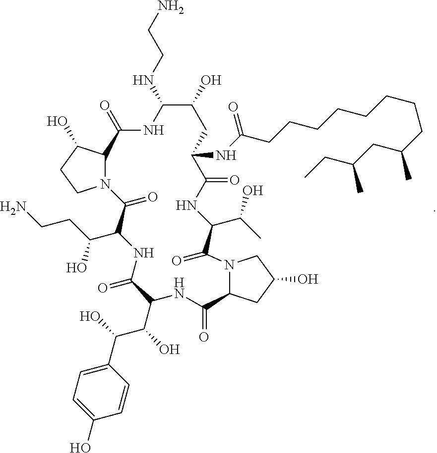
N12C(C(O)CC1)C(=O)NC(NCCN)C(O)CC(NC(CCCCCCCCC(C)CC(CC)C)=O)C(=O)NC(C(C)O)C(=O)N1C(C(=O)NC(C(C(C3=CC=C(O)C=C3)O)O)C(=O)NC(C(CCN)O)C2=O)CC(O)C1
